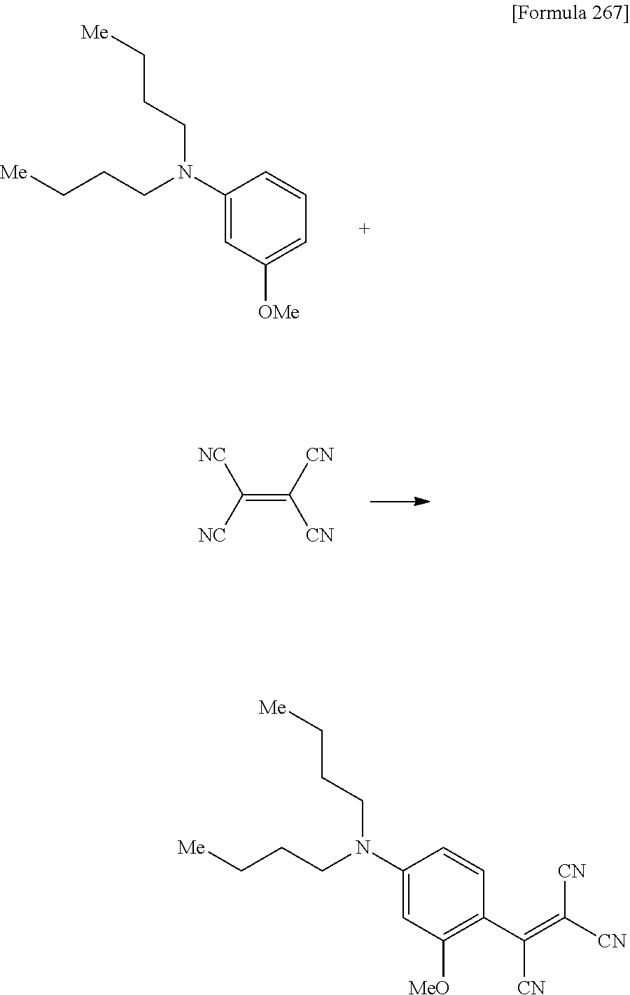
C(=C([CN])[CN])([NC])[NC].C1(N(CCC[Me])CCC[Me])=CC([MeO])=C(C(=C([CN])[CN])[CN])C=C1.C1(N(CCC[Me])CCC[Me])=CC([OMe])=CC=C1
